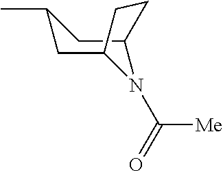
C1C2N(C(=O)[Me])C(CC1C)CC2
